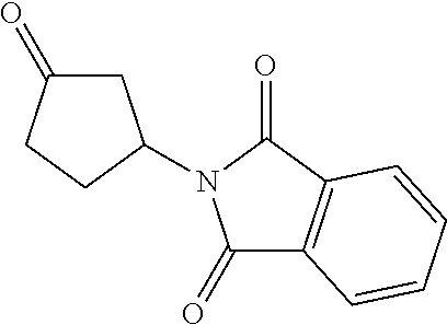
C1C(=O)CCC1N1C(=O)C2=C(C1=O)C=CC=C2
